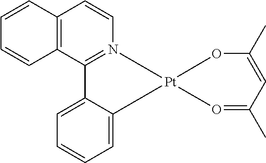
C12=C(C3=N(C=C1)C[Pt]1(CC4=CC=CC=C34)O=C(C)C=C(C)O1)C=CC=C2
